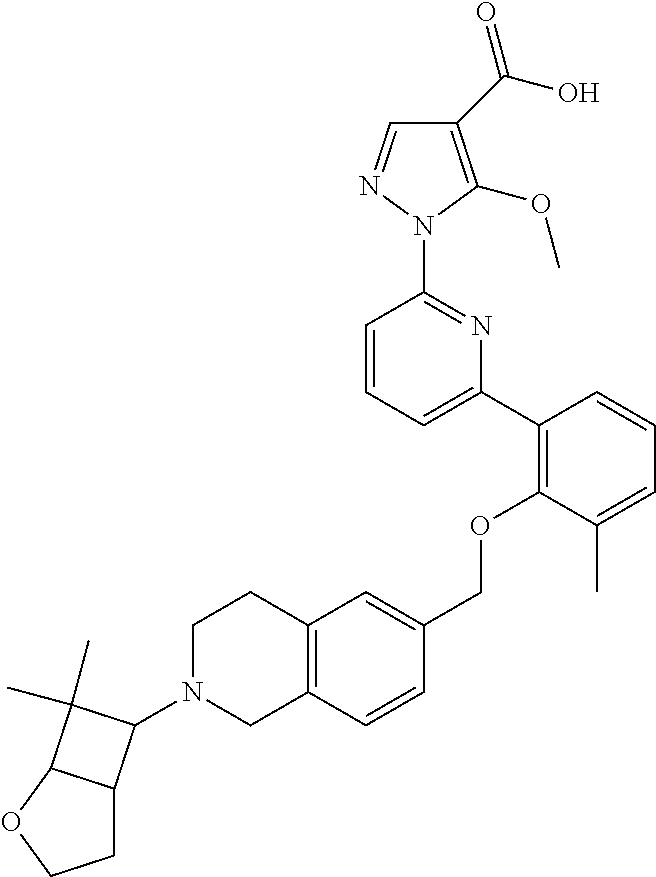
C1(C(O)=O)=C(OC)N(C2=NC(C3=C(OCC4=CC5=C(C=C4)CN(C4C6CCOC6C4(C)C)CC5)C(C)=CC=C3)=CC=C2)N=C1
